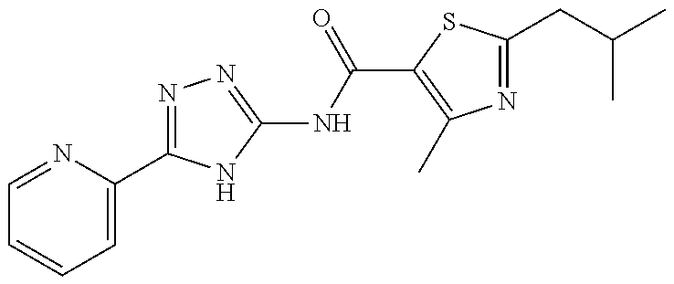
N1=C(C2=CC=CC=N2)NC(NC(=O)C2=C(C)N=C(CC(C)C)S2)=N1
